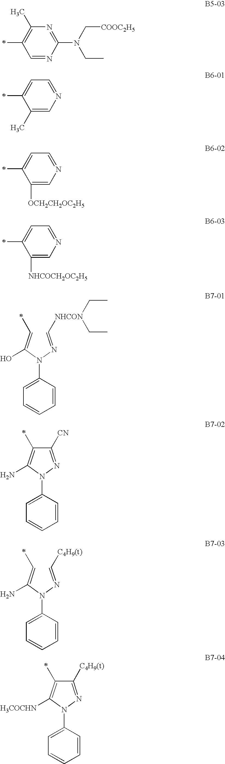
C1=NC(N(CC)C[COOC2H5])=NC(C)=C1C.C1(C)=CN=CC=C1C.C1([OCH2CH2OC2H5])=CN=CC=C1C.C1([NHCOCH2OC2H5])=CN=CC=C1C.C(=NN(C(=CC)O)C1=CC=CC=C1)[NHCON](CC)CC.C1([CN])=NN(C2=CC=CC=C2)C(N)=C1C.C(=NN(C(=CC)N)C1=CC=CC=C1)[C4H9(t)].C1([C4H9(t)])=NN(C2=CC=CC=C2)C([H3COCHN])=C1C
